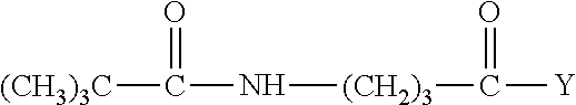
[(CH3)3C]C(=O)N[(CH2)3]C([Y])=O
